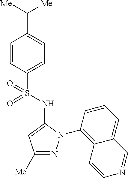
C1=CC(S(=O)(NC2=CC([Me])=NN2C2=C3C(=CC=C2)C=NC=C3)=O)=CC=C1C([Me])[Me]
